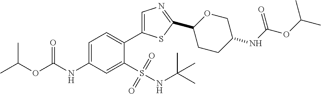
CC(OC(NC1=CC=C(C2=CN=C(C3CCC(NC(OC(C)C)=O)CO3)S2)C(S(NC(C)(C)C)(=O)=O)=C1)=O)C
